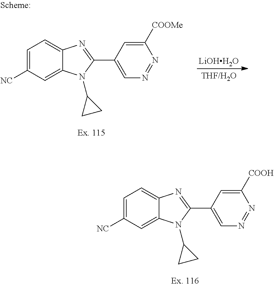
[LiOHH2O].[THF/H2O].C1=C([NC])C=C2C(=C1)N=C(C1=CN=NC([COOMe])=C1)N2C1CC1.C1=C([NC])C=C2C(=C1)N=C(C1=CN=NC([COOH])=C1)N2C1CC1
